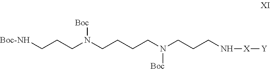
[Boc-NH]CCCN([Boc])CCCCN([Boc])CCCN[X][Y]
